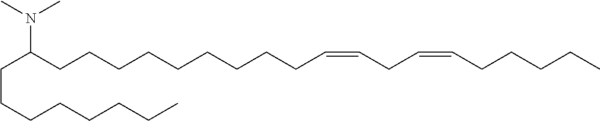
C(C(CCCCCCCCCC=CCC=CCCCCC)N(C)C)CCCCCCC
